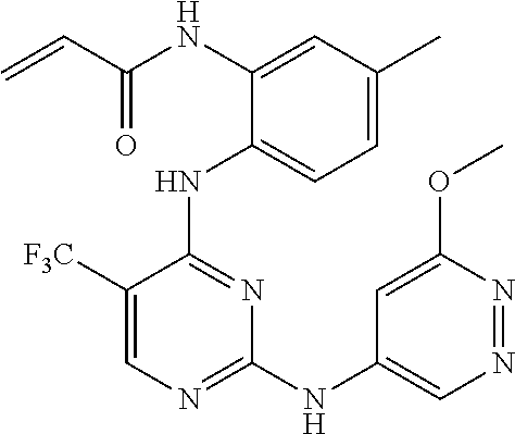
N(C1=CC(C)=CC=C1NC1=NC(NC2=CN=NC(OC)=C2)=NC=C1[F3C])C(C=C)=O
